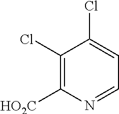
C1(Cl)=C([HO2C])N=CC=C1Cl
